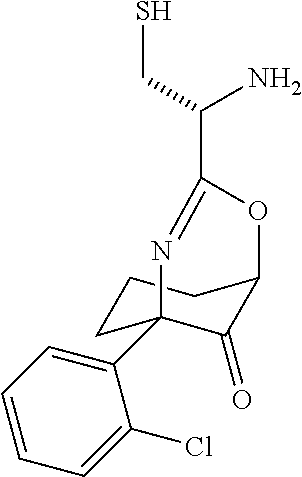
C1CC2(C3=CC=CC=C3Cl)C(=O)C(C1)OC(C(CS)N)=N2
